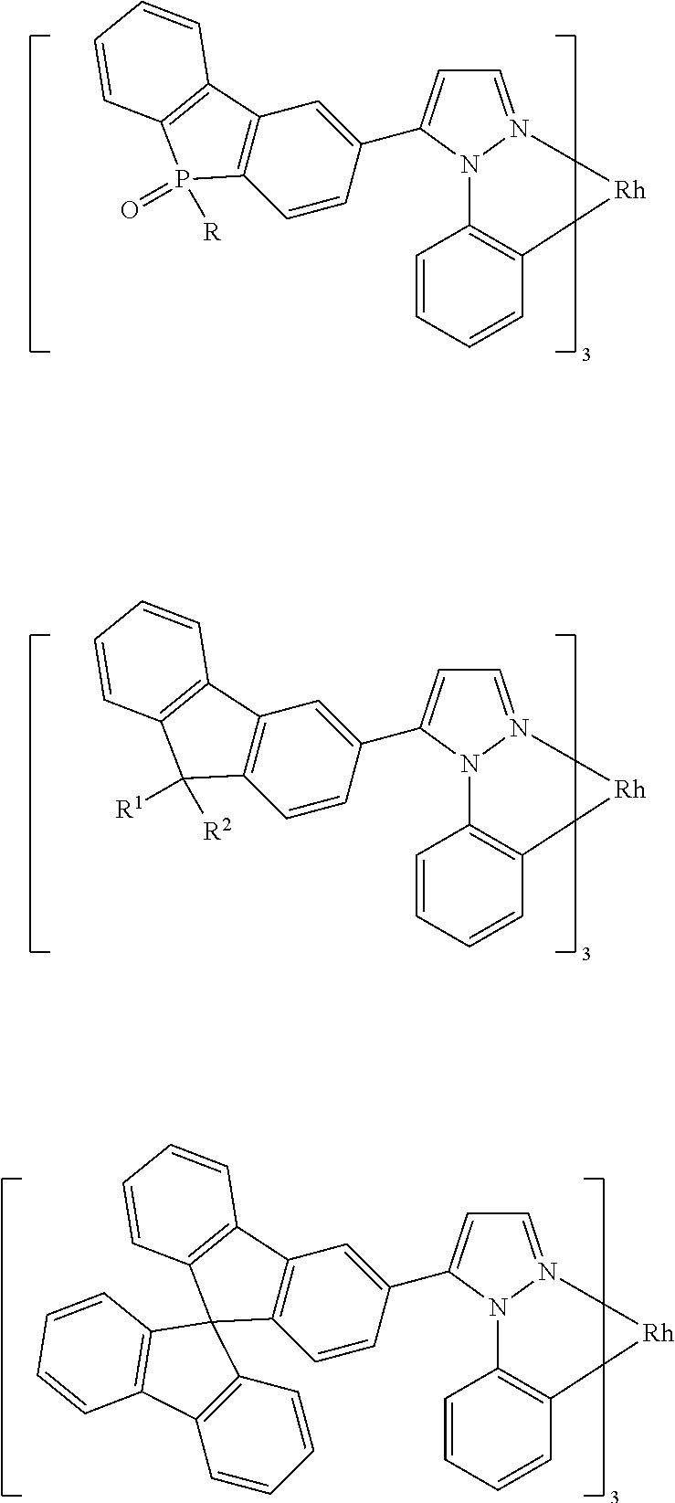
C1=N2N(C3=C(C=CC=C3)[Rh]C2)C(C2=CC3=C(C=C2)P(=O)([R])C2=C3C=CC=C2)=C1.C1=N2N(C3=C(C=CC=C3)[Rh]C2)C(C2=CC3=C(C=C2)C([R1])([R2])C2=C3C=CC=C2)=C1.C1=N2N(C3=C(C=CC=C3)[Rh]C2)C(C2=CC3=C(C=C2)C2(C4=C3C=CC=C4)C3=C(C=CC=C3)C3=C2C=CC=C3)=C1
